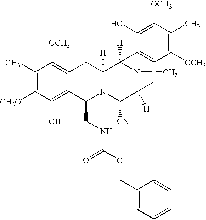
C1(COC(NCC2C3=C(O)C([CH3O])=C(C)C([OCH3])=C3CC3([H])N2C([CN])C2([H])N(C)C3([H])C3=C(C2)C([OCH3])=C(C)C([OCH3])=C3O)=O)=CC=CC=C1
